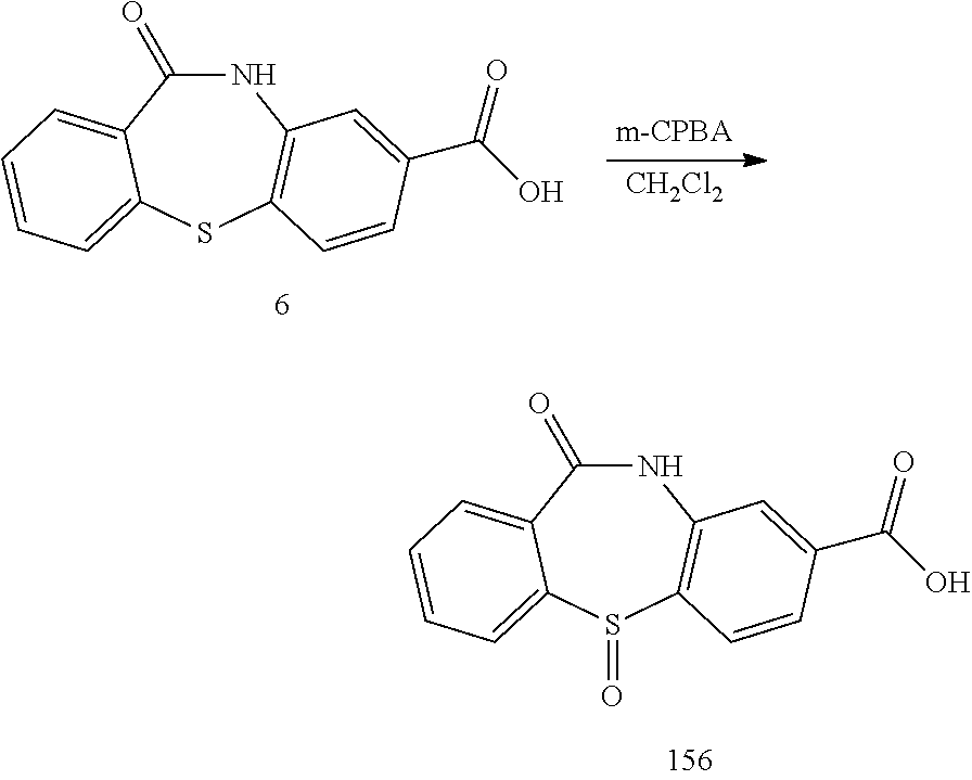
N1C(=O)C2=CC=CC=C2S(=O)C2=C1C=C(C(O)=O)C=C2.N1C(=O)C2=CC=CC=C2SC2=C1C=C(C(O)=O)C=C2.[CH2Cl2]
